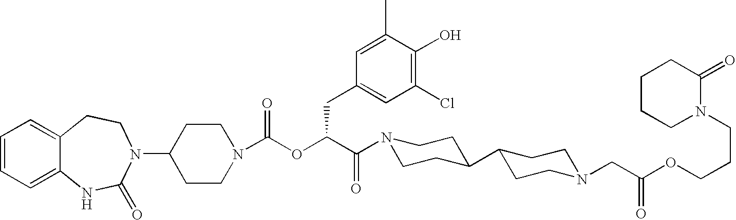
C1(N2C(=O)NC3=CC=CC=C3CC2)CCN(C(OC(C(=O)N2CCC(C3CCN(CC(OCCCN4C(=O)CCCC4)=O)CC3)CC2)CC2=CC(Cl)=C(O)C(C)=C2)=O)CC1
